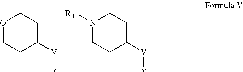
O1CCC([V]*)CC1.N1([R41])CCC([V]*)CC1
